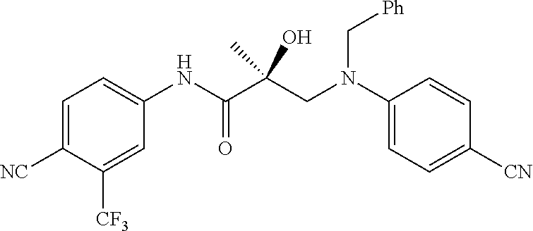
C1=C([NC])C([CF3])=CC(NC(C(CN(C2=CC=C([CN])C=C2)C[Ph])(C)O)=O)=C1
